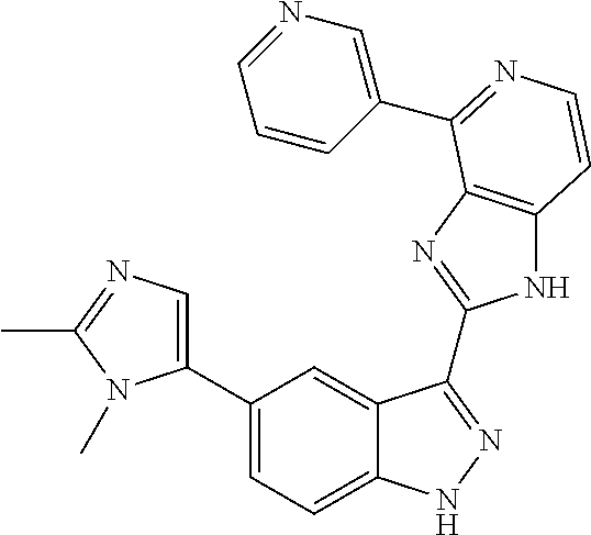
C1(C2=CN=C(C)N2C)=CC=C2C(=C1)C(C1=NC3=C(N1)C=CN=C3C1=CN=CC=C1)=NN2
